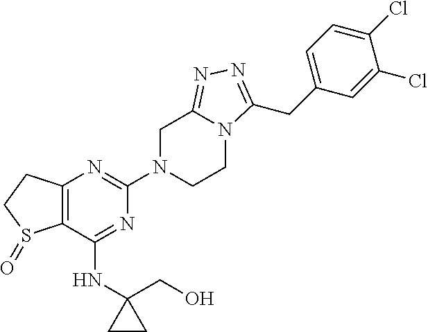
C12=C(C(NC3(CO)CC3)=NC(N3CCN4C(=NN=C4CC4=CC=C(Cl)C(Cl)=C4)C3)=N1)S(=O)CC2
